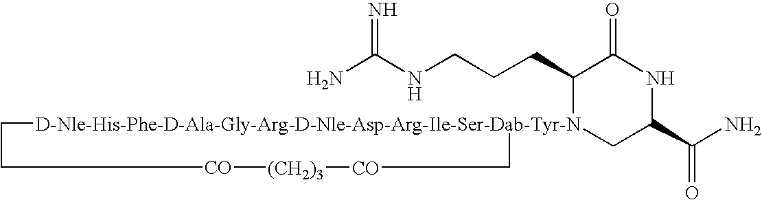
NC(NCCCC1[D-Nle-His-Phe-D-Ala-Gly-Arg-D-Nle-Asp-Arg-Ile-Ser-Dab-Tyr-N]2(CC(C(N)=O)NC1=O)CC[CO][(CH2)3][CO]C2)=N
